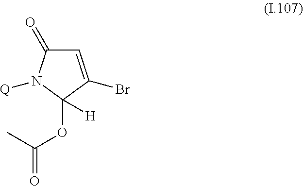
C1(=O)C=C(Br)C(OC(=O)C)([H])N1[Q]
